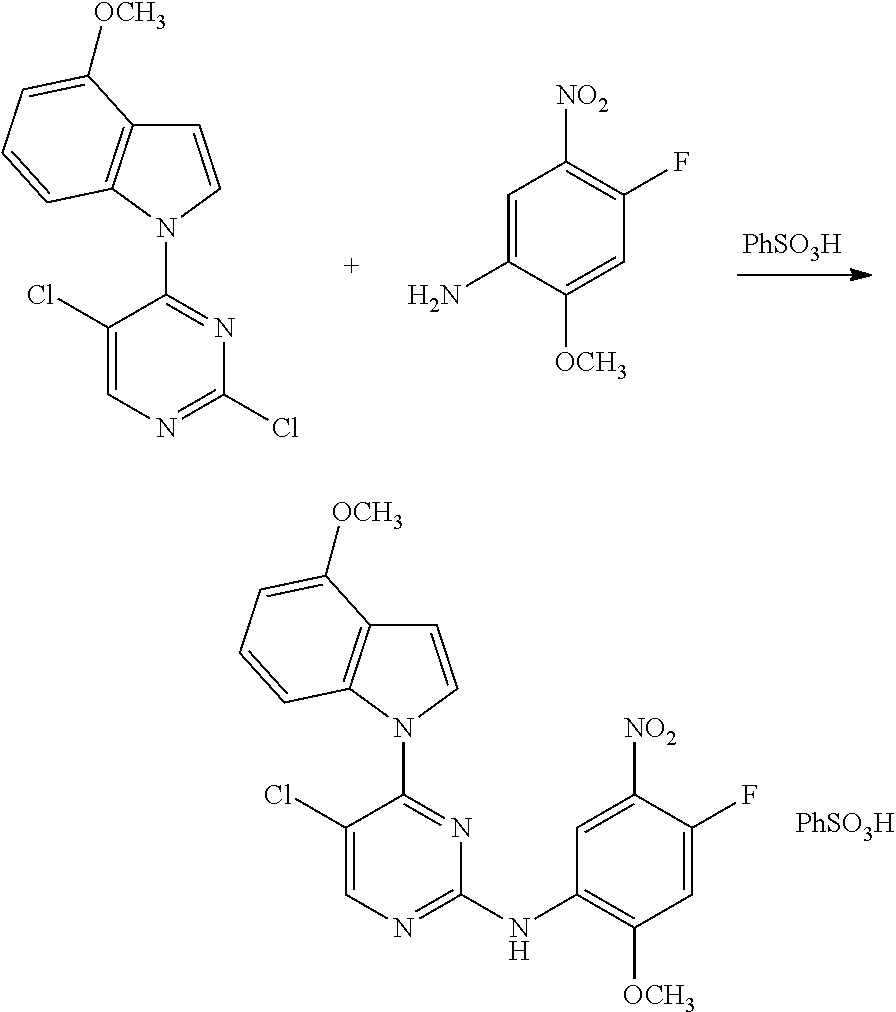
C1=C(N)C([OCH3])=CC(F)=C1[NO2].C1(Cl)=CN=C(Cl)N=C1N1C=CC2=C1C=CC=C2[OCH3].[PhSO3H].C1(Cl)=CN=C(NC2=C([OCH3])C=C(F)C([NO2])=C2)N=C1N1C=CC2=C1C=CC=C2[OCH3].[PhSO3H]
